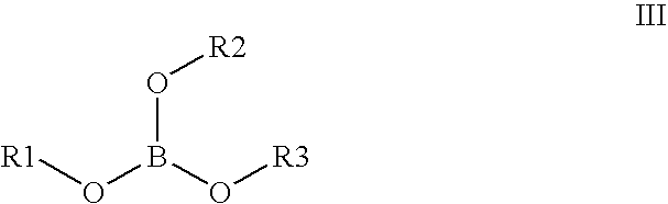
[R1]OB(O[R3])O[R2]
